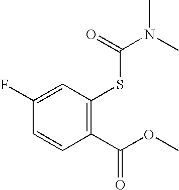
C1=CC(C(OC)=O)=C(SC(N(C)C)=O)C=C1F
